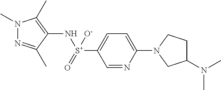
N1=C(C)C(N[S+](=O)([O-])C2=CC=C(N3CCC(N(C)C)C3)N=C2)=C(C)N1C
